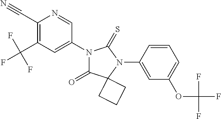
C1(C#N)=C(C(F)(F)F)C=C(N2C(=O)C3(N(C4=CC(OC(F)(F)F)=CC=C4)C2=S)CCC3)C=N1
